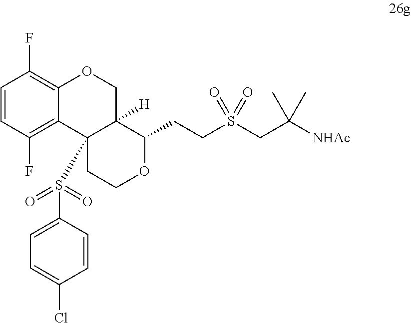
C1=CC(F)=C2C(=C1F)OCC1([H])C2(S(C2=CC=C(Cl)C=C2)(=O)=O)CCOC1CCS(CC([NHAc])(C)C)(=O)=O
